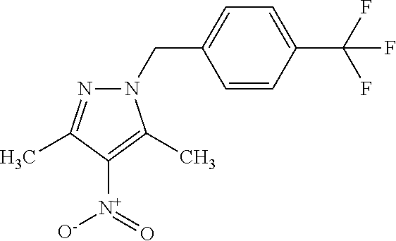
C1=C(CN2N=C(C)C([N+](=O)[O-])=C2C)C=CC(C(F)(F)F)=C1
